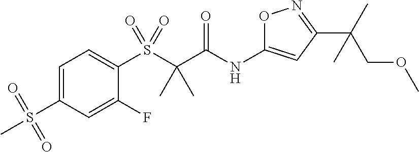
C1(S(C(C(NC2=CC(C(COC)(C)C)=NO2)=O)(C)C)(=O)=O)=CC=C(S(C)(=O)=O)C=C1F
